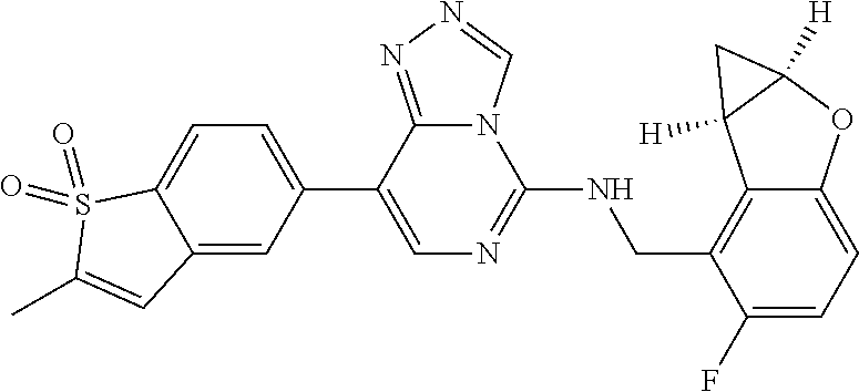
C1(C2=CC=C3C(=C2)C=C(C)S3(=O)=O)=CN=C(NCC2=C3C(=CC=C2F)OC2([H])C3([H])C2)N2C1=NN=C2
